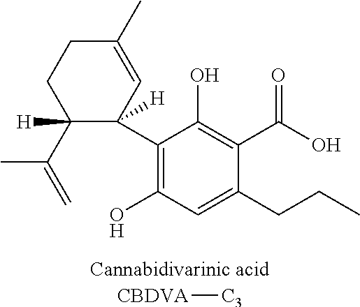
C1(C2([H])C=C(C)CCC2(C(=C)C)[H])=C(O)C=C(CCC)C(C(O)=O)=C1O.[CBDVA][C3]
